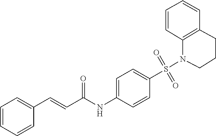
C1=CC=CC(C=CC(NC2=CC=C(S(=O)(=O)N3CCCC4=C3C=CC=C4)C=C2)=O)=C1
